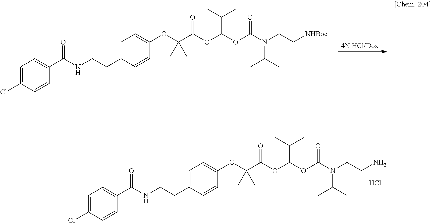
[4N HCl/Dox].C1=C(Cl)C=CC(C(NCCC2=CC=C(OC(C(=O)OC(OC(N(CC[NHBoc])C(C)C)=O)C(C)C)(C)C)C=C2)=O)=C1.C1=C(Cl)C=CC(C(NCCC2=CC=C(OC(C(=O)OC(OC(N(CCN)C(C)C)=O)C(C)C)(C)C)C=C2)=O)=C1.Cl
